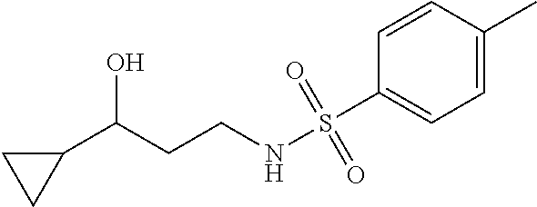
C1(C(CCNS(=O)(=O)C2=CC=C(C)C=C2)O)CC1
